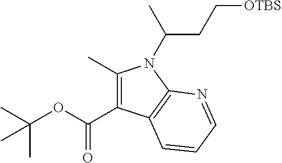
C1(C)=C(C(OC(C)(C)C)=O)C2=C(N1C(CC[OTBS])C)N=CC=C2
